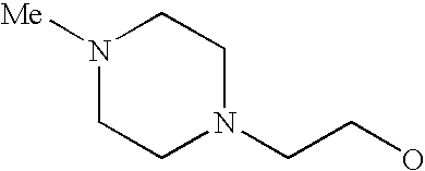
N1(CCO)CCN([Me])CC1
